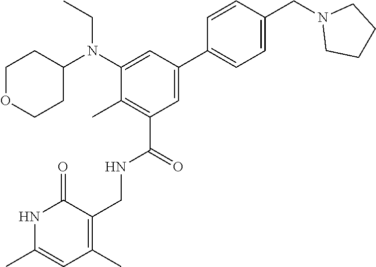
C1OCCC(N(C2=CC(C3=CC=C(CN4CCCC4)C=C3)=CC(C(NCC3=C(C)C=C(C)NC3=O)=O)=C2C)CC)C1
